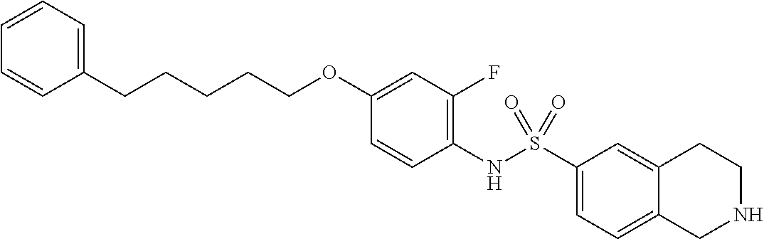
C1(NS(C2=CC=C3C(=C2)CCNC3)(=O)=O)=C(F)C=C(OCCCCCC2=CC=CC=C2)C=C1
